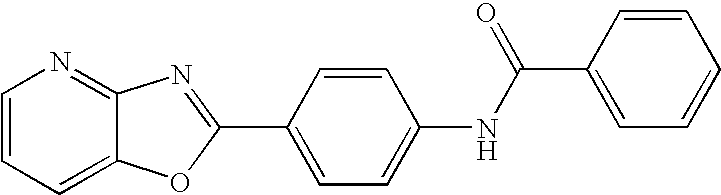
C1=CC=C2C(=N1)N=C(C1=CC=C(NC(C3=CC=CC=C3)=O)C=C1)O2
